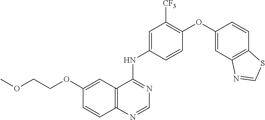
C1=NC2=C(C(NC3=CC([CF3])=C(OC4=CC5=C(C=C4)SC=N5)C=C3)=N1)C=C(OCCOC)C=C2
